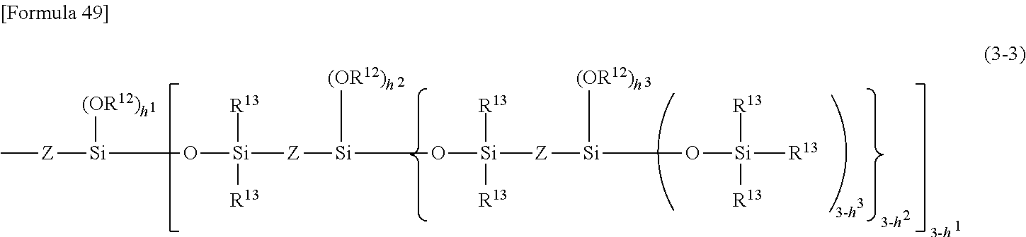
C[Z][Si]([(OR12)h])O[Si]([R13])([R13])[Z][Si](O[Si]([R13])([R13])[Z][Si](O[Si]([R13])([R13])[R13])[(OR12)h])[(OR12)h]
